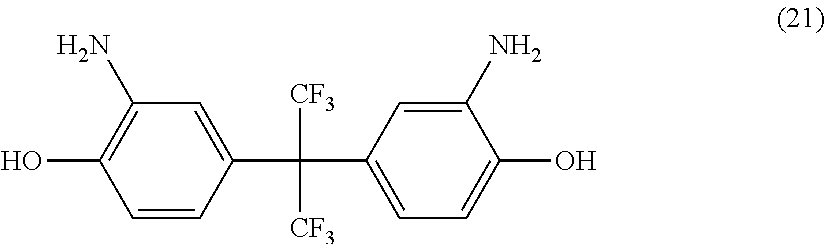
C1(N)=C(O)C=CC(C(C2=CC=C(O)C(N)=C2)([CF3])[CF3])=C1
